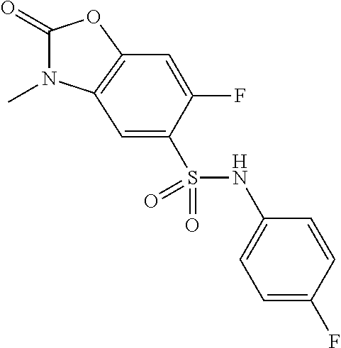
C1(=O)N(C)C2=C(O1)C=C(F)C(S(NC1=CC=C(F)C=C1)(=O)=O)=C2
